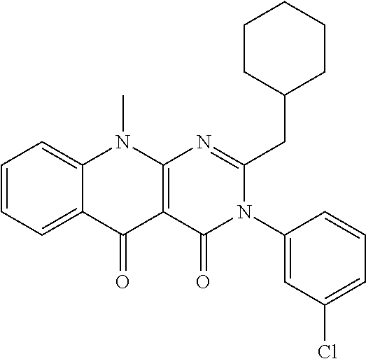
C1=CC=C2C(=C1)N(C)C1=C(C2=O)C(=O)N(C2=CC(Cl)=CC=C2)C(CC2CCCCC2)=N1
